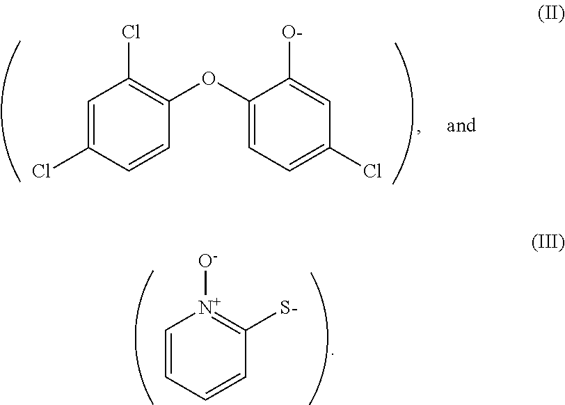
C1=C(Cl)C=CC(OC2=CC=C(Cl)C=C2[O-])=C1Cl.C1=CC=CC([S-])=[N+]1[O-]
